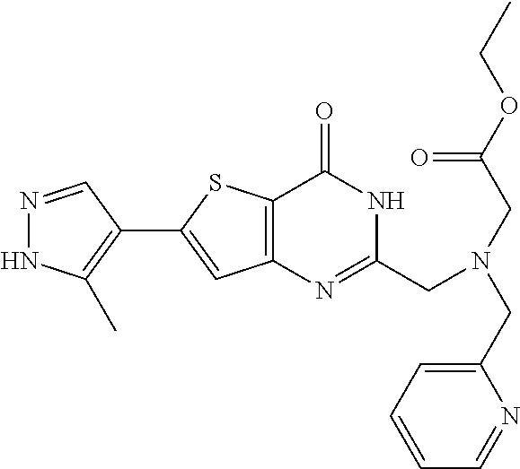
N1=CC(C2=CC3=C(S2)C(=O)NC(CN(CC2=CC=CC=N2)CC(=O)OCC)=N3)=C(C)N1
